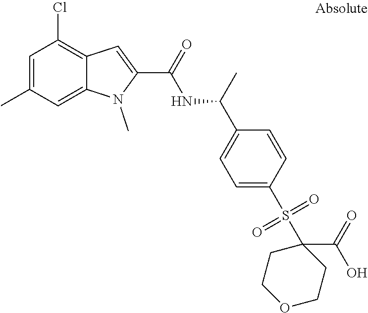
C1=C(C)C=C2C(=C1Cl)C=C(C(=O)NC(C1=CC=C(S(C3(C(O)=O)CCOCC3)(=O)=O)C=C1)C)N2C
